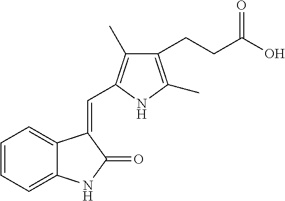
C12=CC=CC=C1NC(=O)C2=CC1=C(C)C(CCC(O)=O)=C(C)N1
